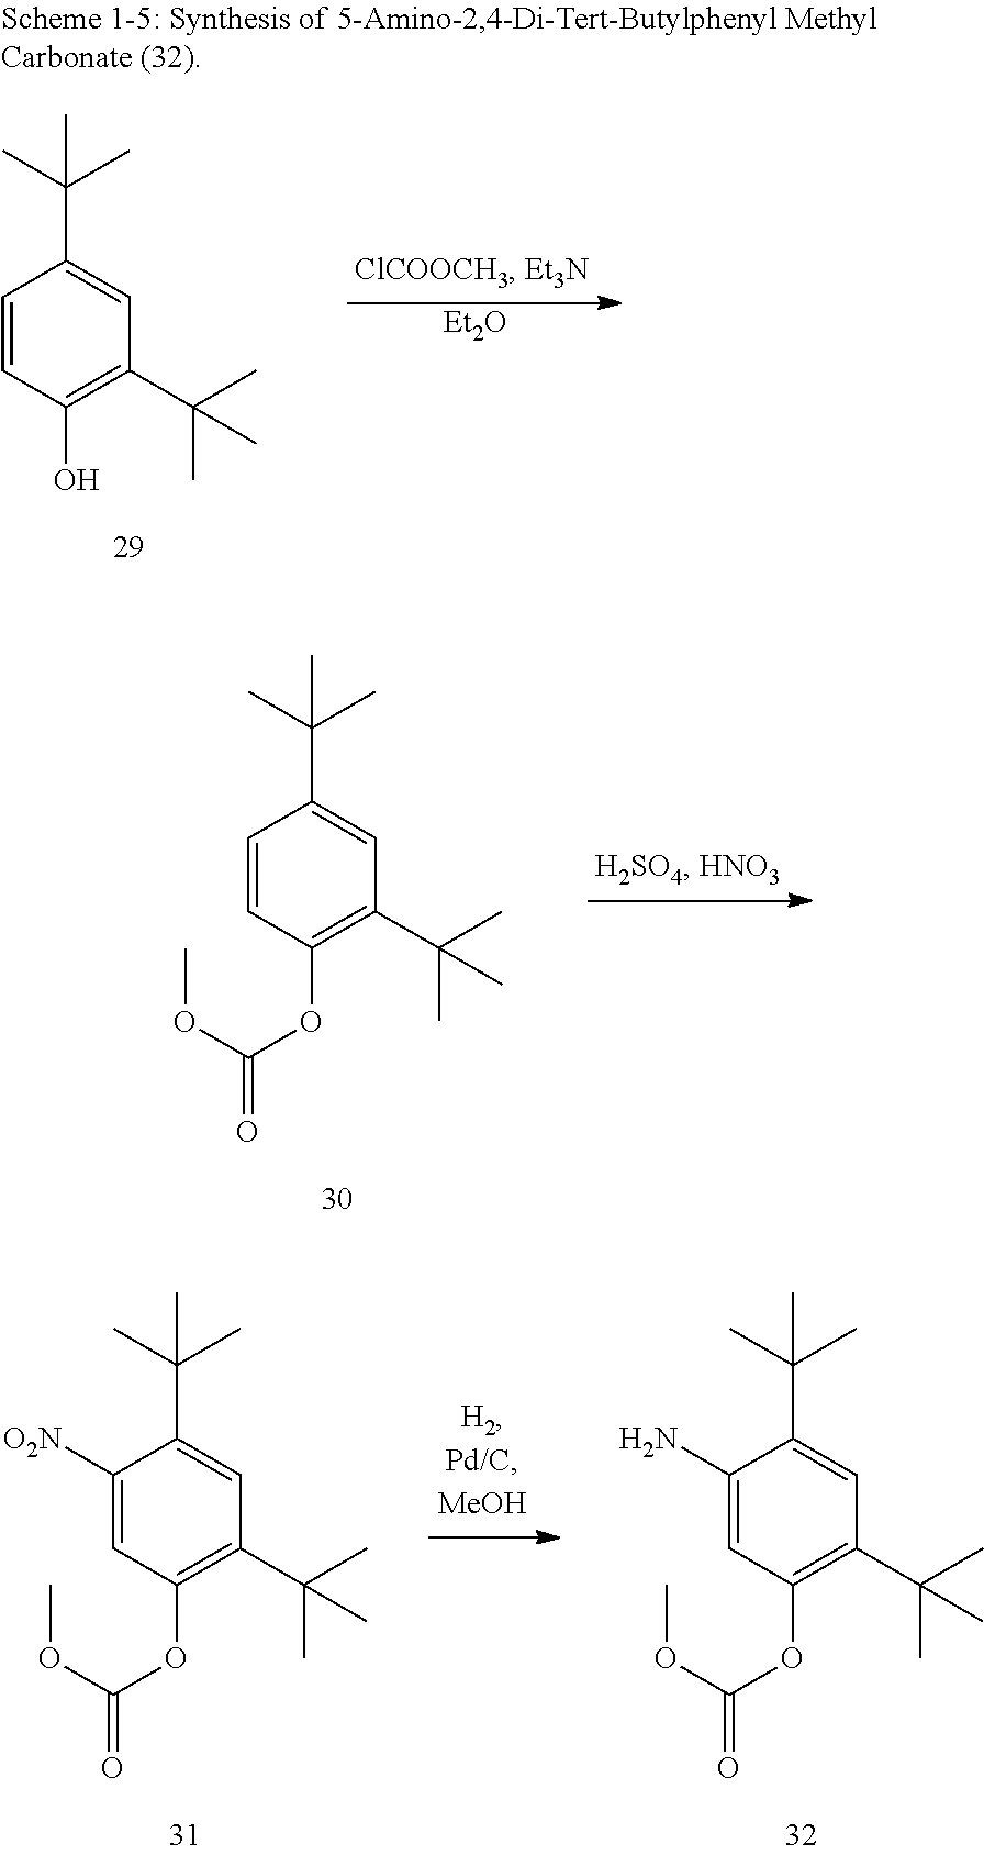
C1=CC(O)=C(C(C)(C)C)C=C1C(C)(C)C.[Et2O].C1=CC(OC(OC)=O)=C(C(C)(C)C)C=C1C(C)(C)C.C1([O2N])=CC(OC(OC)=O)=C(C(C)(C)C)C=C1C(C)(C)C.C1(N)=CC(OC(OC)=O)=C(C(C)(C)C)C=C1C(C)(C)C
